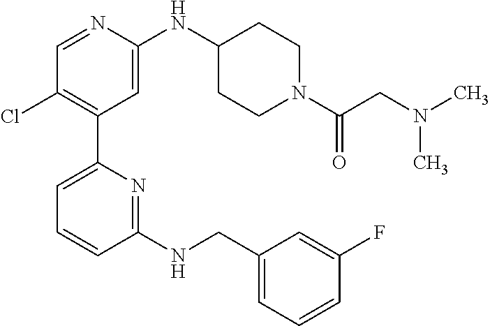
C1=NC(NC2CCN(C(CN(C)C)=O)CC2)=CC(C2=CC=CC(NCC3=CC=CC(F)=C3)=N2)=C1Cl
